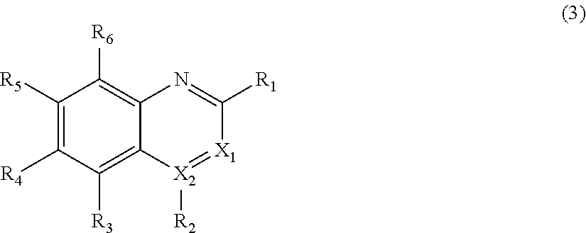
C1([R5])=C([R4])C([R3])=C2C(=C1[R6])N=C([R1])[X1]=[X2]2[R2]
